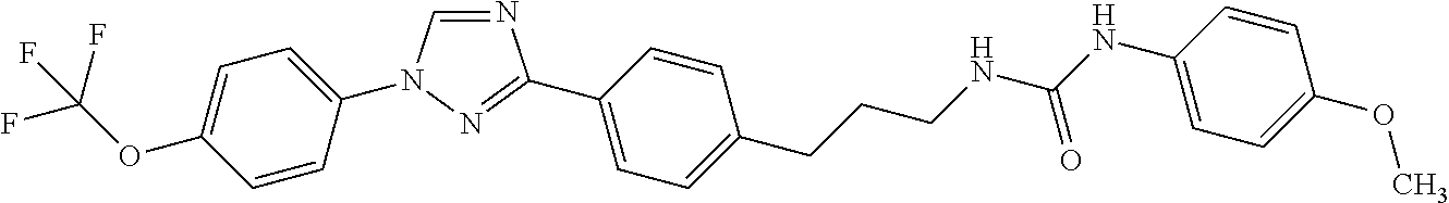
C1=C(N2C=NC(C3=CC=C(CCCNC(NC4=CC=C(OC)C=C4)=O)C=C3)=N2)C=CC(OC(F)(F)F)=C1
